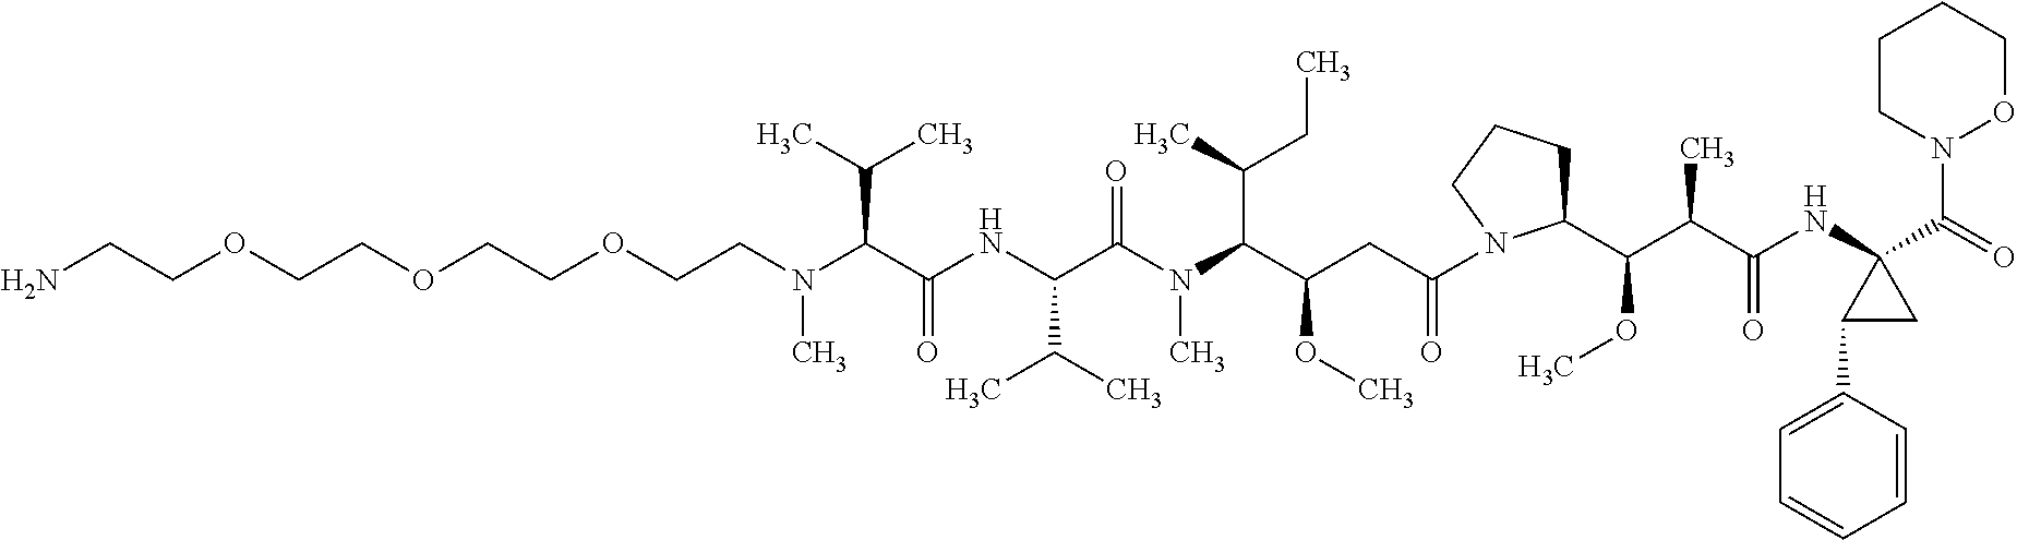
N(C(C(NC(C(N(C(C(CC(=O)N1C(C(C(C(NC2(C(=O)N3OCCCC3)C(C3=CC=CC=C3)C2)=O)C)OC)CCC1)OC)C(C)CC)C)=O)C(C)C)=O)C(C)C)(C)CCOCCOCCOCCN
